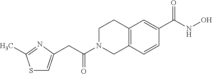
C(=O)(N1CC2=C(CC1)C=C(C(NO)=O)C=C2)CC1=CSC(C)=N1
